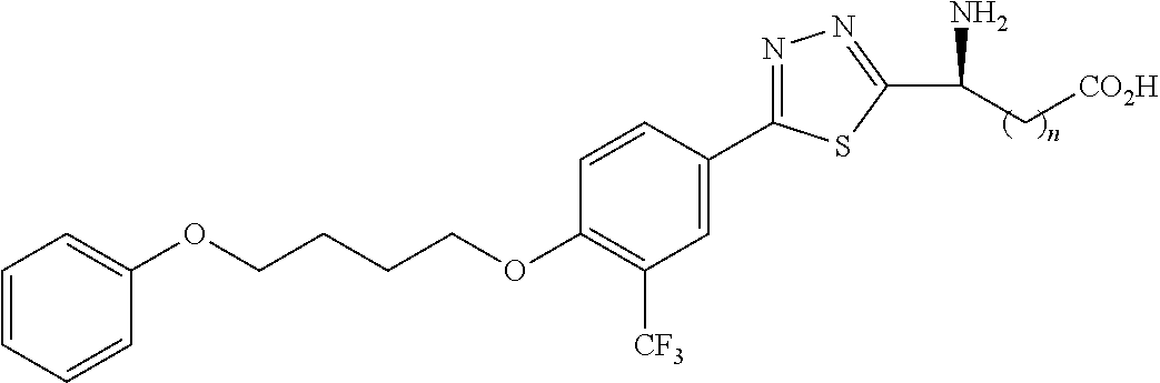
C(OC1=C([CF3])C=C(C2=NN=C(C(N)C[CO2H])S2)C=C1)CCCOC1=CC=CC=C1
